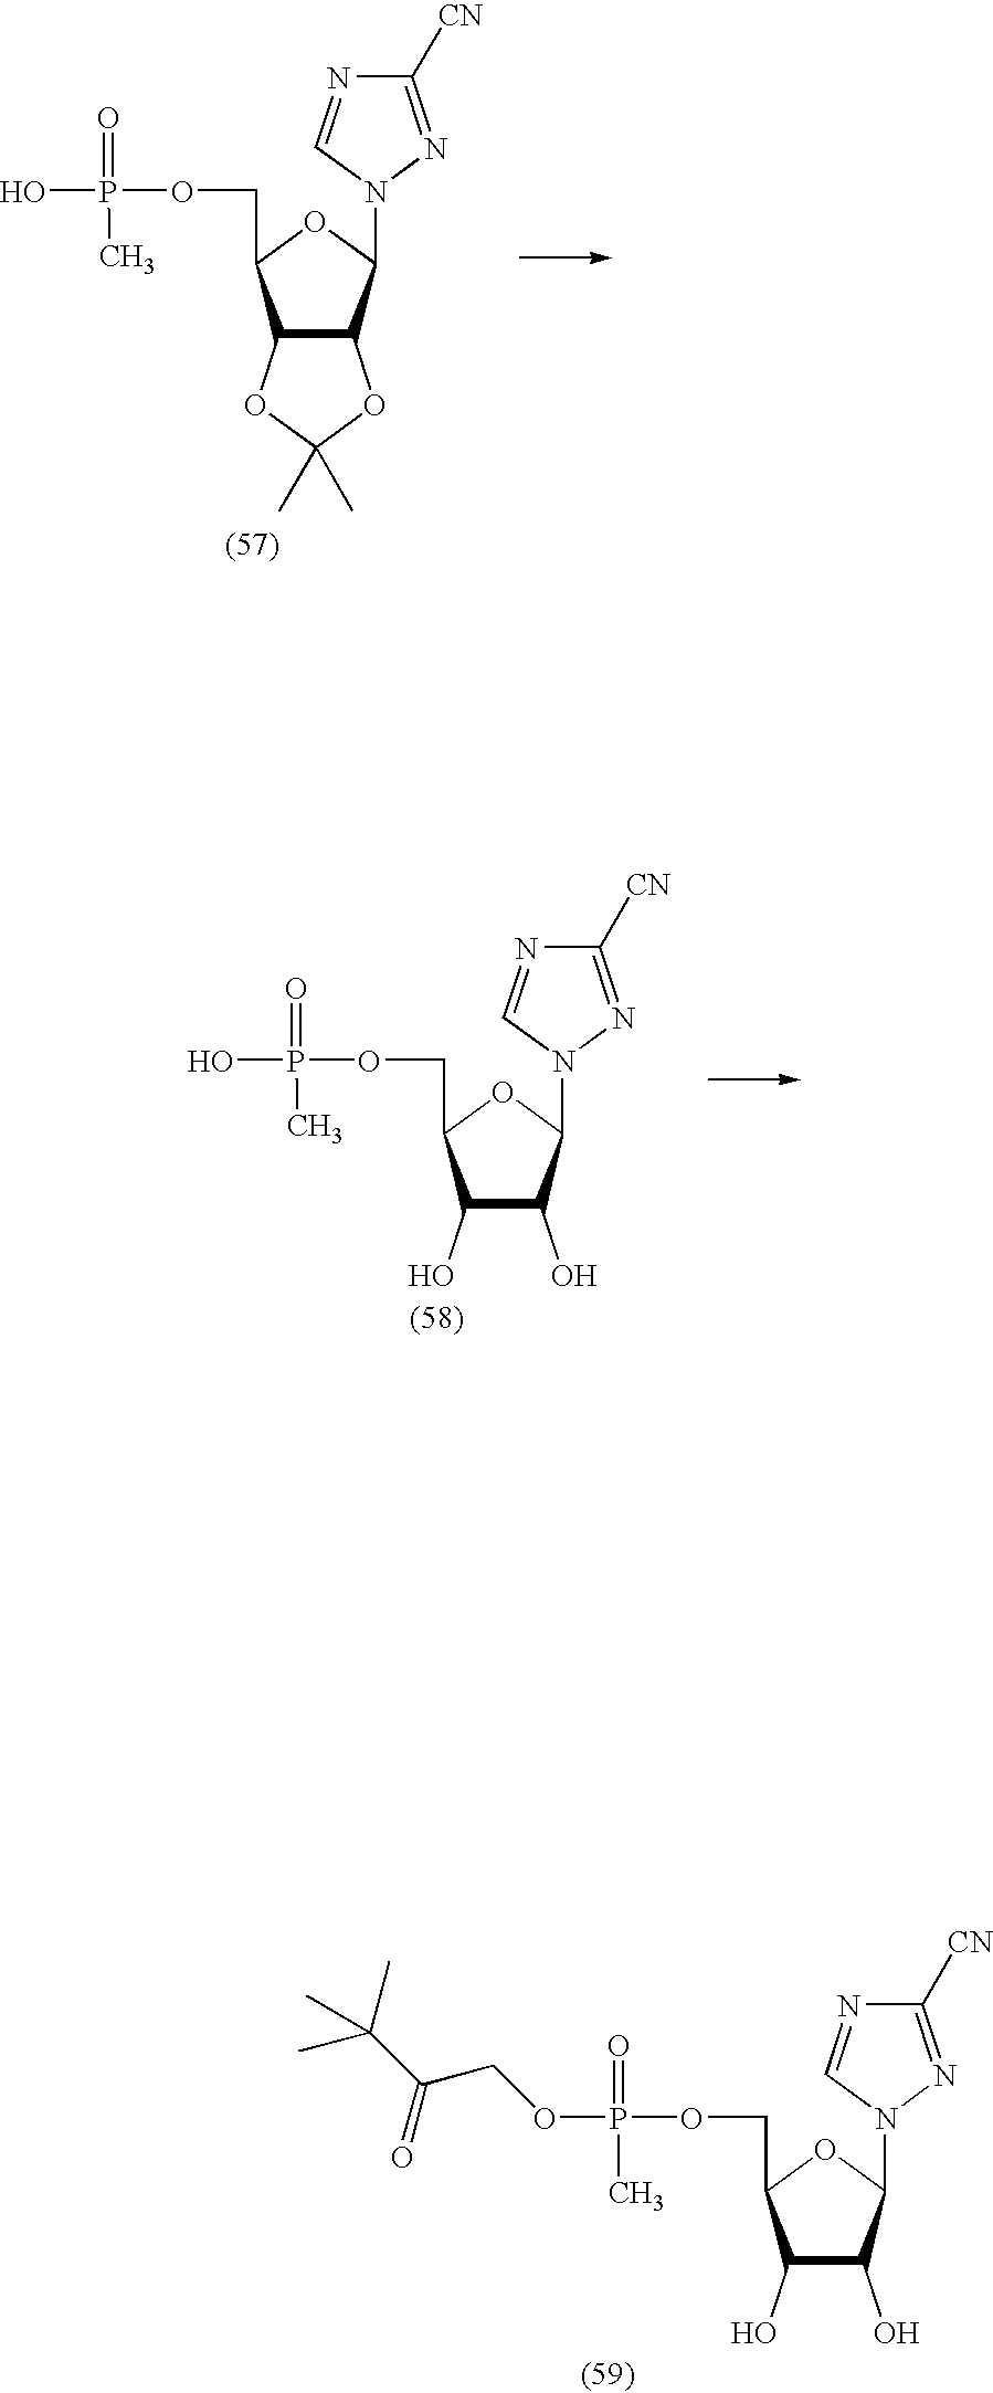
C12C(C(N3C=NC([CN])=N3)OC1COP(O)(=O)C)OC(C)(C)O2.C1(O)C(O)C(N2C=NC([CN])=N2)OC1COP(O)(=O)C.C1(O)C(O)C(N2C=NC([CN])=N2)OC1COP(=O)(C)OCC(C(C)(C)C)=O
